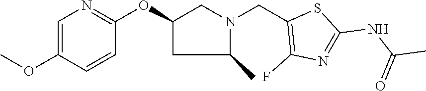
C1=C(OC)C=CC(OC2CC(C)N(CC3=C(F)N=C(NC(C)=O)S3)C2)=N1
